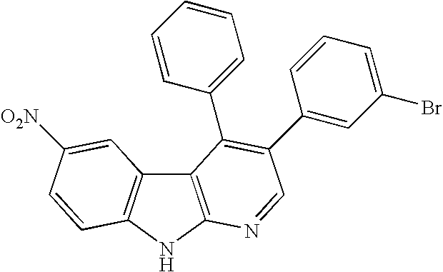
C12=C(NC3=C1C=C([O2N])C=C3)N=CC(C1=CC(Br)=CC=C1)=C2C1=CC=CC=C1
